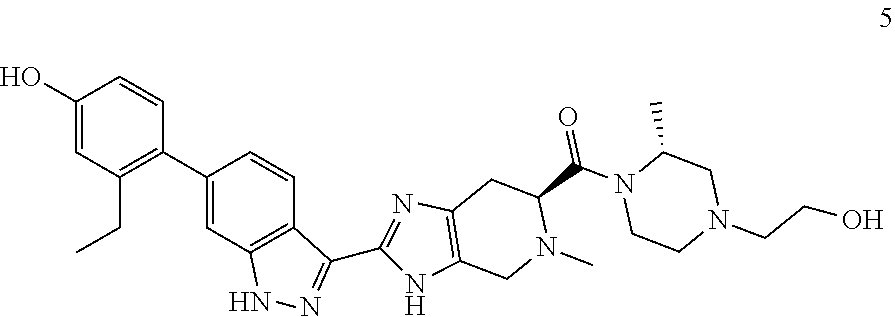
C1(O)=CC(CC)=C(C2=CC3=C(C=C2)C(C2=NC4=C(N2)CN(C)C(C(=O)N2CCN(CCO)CC2C)C4)=NN3)C=C1
